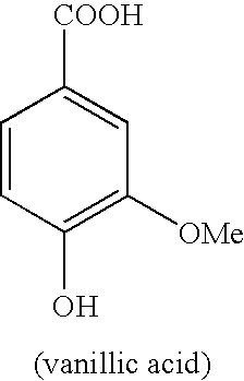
C1=CC(O)=C([OMe])C=C1[COOH]
